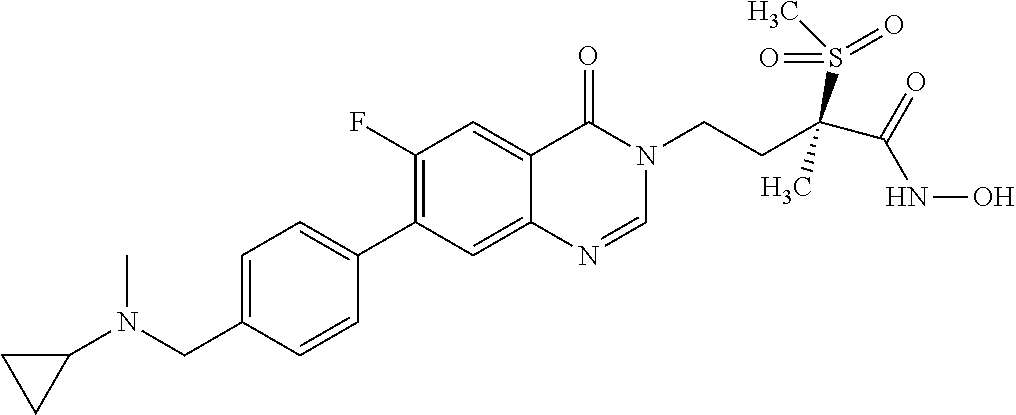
C1=C(CN(C)C2CC2)C=CC(C2=C(F)C=C3C(=C2)N=CN(CCC(C(=O)NO)(S(C)(=O)=O)C)C3=O)=C1
